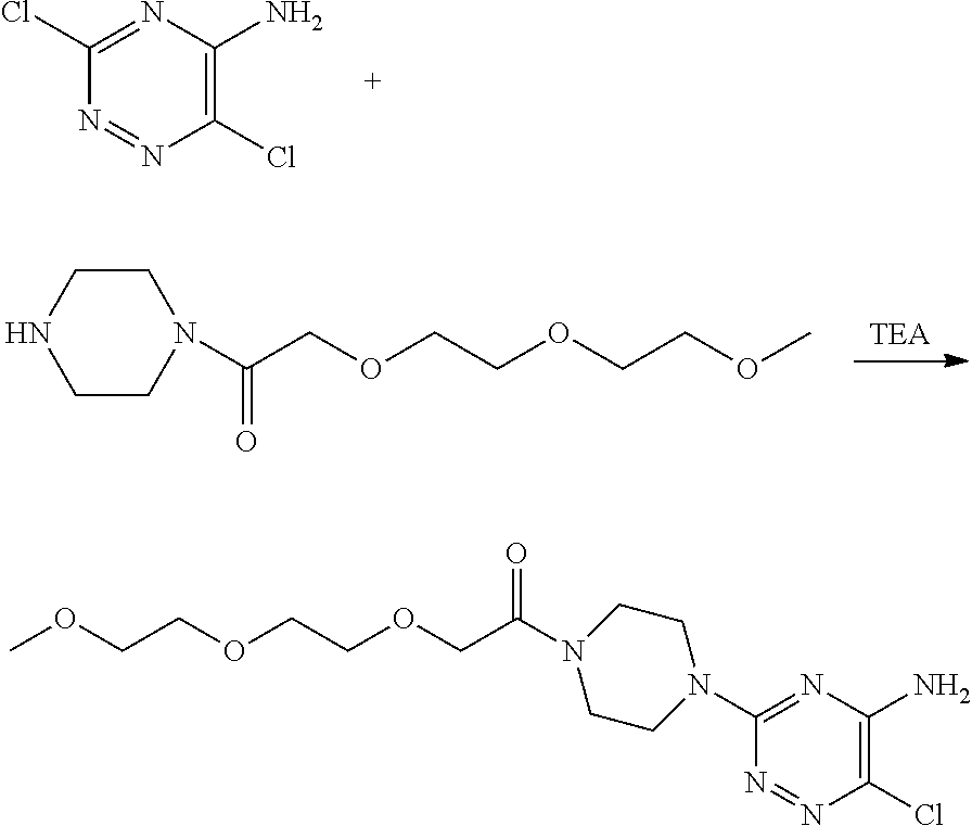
N1=NC(Cl)=C(N)N=C1Cl.[TEA].C(COCCOCCOC)(=O)N1CCNCC1.N1=NC(Cl)=C(N)N=C1N1CCN(C(COCCOCCOC)=O)CC1
